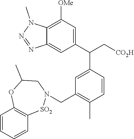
C12=C([OMe])C=C(C(C[CO2H])C3=CC(CN4CC(C)OC5=C([SO2]4)C=CC=C5)=C(C)C=C3)C=C1N=NN2C
